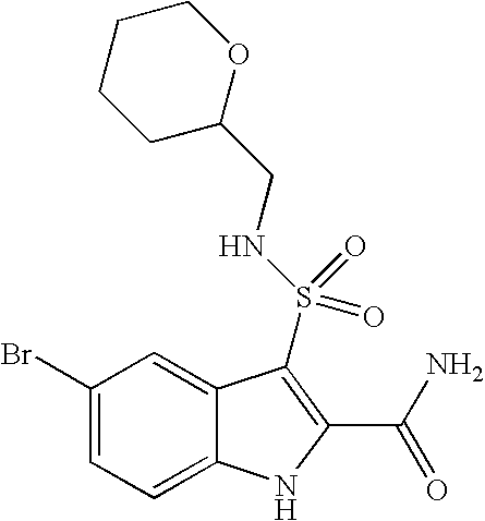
C1C(CNS(=O)(=O)C2=C(C(N)=O)NC3=CC=C(Br)C=C32)OCCC1
